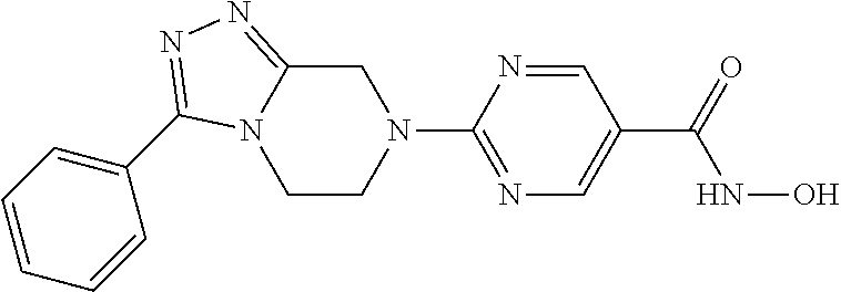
C1CN(C2=NC=C(C(=O)NO)C=N2)CC2=NN=C(C3=CC=CC=C3)N12
